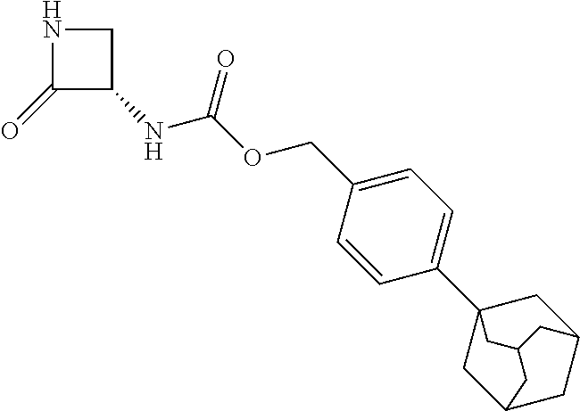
C1(=O)C(NC(OCC2=CC=C(C34CC5CC(C3)CC(C5)C4)C=C2)=O)CN1
